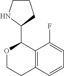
O1CCC2=C(C1C1CCCN1)C(F)=CC=C2
